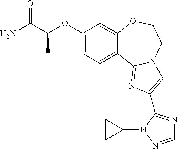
C1(OC(C(N)=O)C)=CC=C2C(=C1)OCCN1C2=NC(C2=NC=NN2C2CC2)=C1
